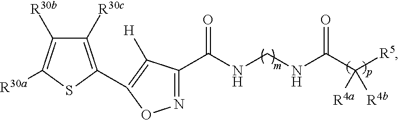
N1=C(C(NCNC(C([R4a])([R5])[R4b])=O)=O)C([H])=C(C2=C([R30c])C([R30b])=C([R30a])S2)O1
